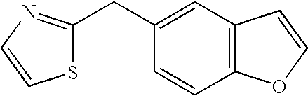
S1C(CC2=CC3=C(C=C2)OC=C3)=NC=C1
